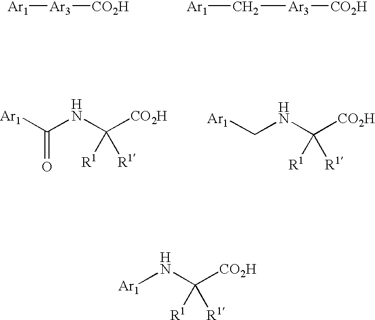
[Ar1][Ar3][CO2H].[Ar1]C[Ar3][CO2H].[Ar1]C(=O)NC([CO2H])([R1])[R1].[Ar1]CNC([CO2H])([R1])[R1].[Ar1]NC([CO2H])([R1])[R1]
